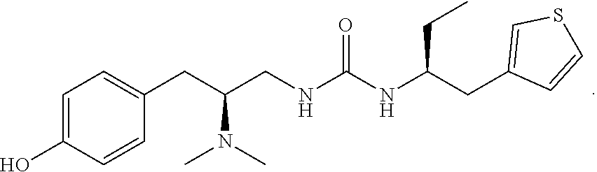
C1=C(O)C=CC(CC(CNC(NC(CC2=CSC=C2)CC)=O)N(C)C)=C1
